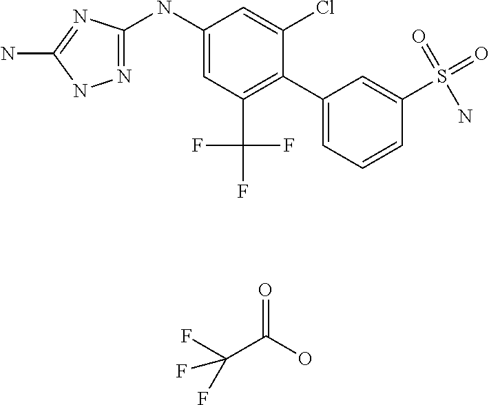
N1=C(NC2=CC(C(F)(F)F)=C(C3=CC=CC(S(N)(=O)=O)=C3)C(Cl)=C2)N=C(N)N1.C(C(O)=O)(F)(F)F
